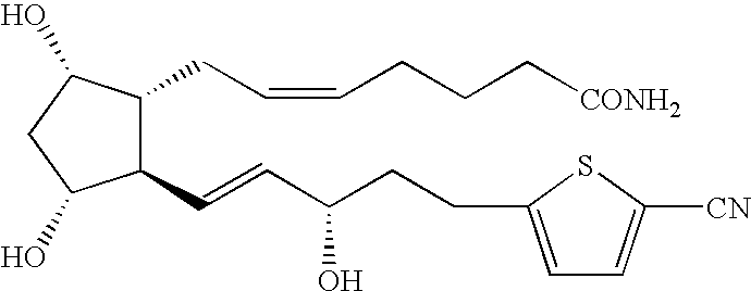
C1(C=CC(CCC2=CC=C([CN])S2)O)C(CC=CCCC[CONH2])C(O)CC1O
